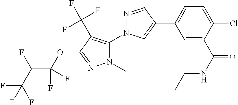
N1=CC(C2=CC=C(Cl)C(C(NCC)=O)=C2)=CN1C1=C(C(F)(F)F)C(OC(C(C(F)(F)F)F)(F)F)=NN1C
